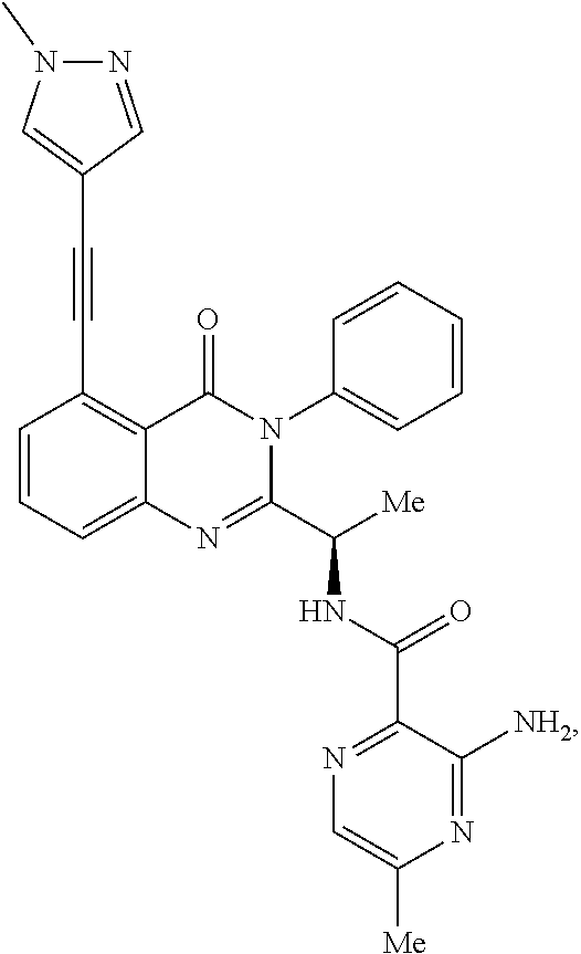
C1=CC=C2C(=C1C#CC1=CN(C)N=C1)C(=O)N(C1=CC=CC=C1)C(C([Me])NC(C1=NC=C([Me])N=C1[NH2])=O)=N2
